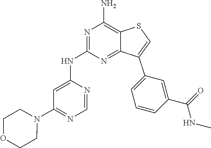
N1=C(NC2=CC(N3CCOCC3)=NC=N2)N=C2C(=C1N)SC=C2C1=CC=CC(C(NC)=O)=C1
